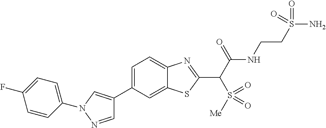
C1(C2=CN(C3=CC=C(F)C=C3)N=C2)=CC=C2C(=C1)SC(C(C(NCCS(N)(=O)=O)=O)S(=O)([Me])=O)=N2
